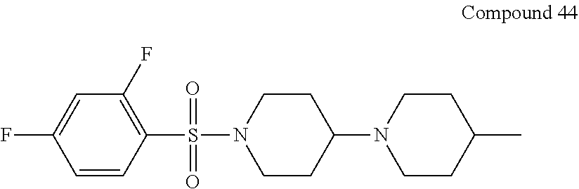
C1(S(N2CCC(N3CCC(C)CC3)CC2)(=O)=O)=C(F)C=C(F)C=C1
